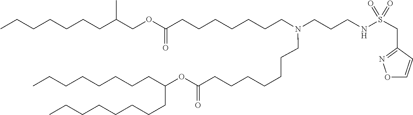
C(CCCC(CCCCCCCC)OC(=O)CCCCCCCN(CCCNS(=O)(=O)CC1=NOC=C1)CCCCCCCC(OCC(CCCCCCC)C)=O)CCCC
